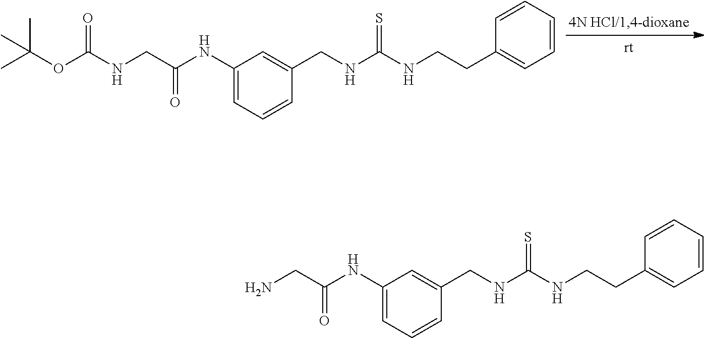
CC(OC(NCC(NC1=CC=CC(CNC(NCCC2=CC=CC=C2)=S)=C1)=O)=O)(C)C.NCC(NC1=CC=CC(CNC(NCCC2=CC=CC=C2)=S)=C1)=O
